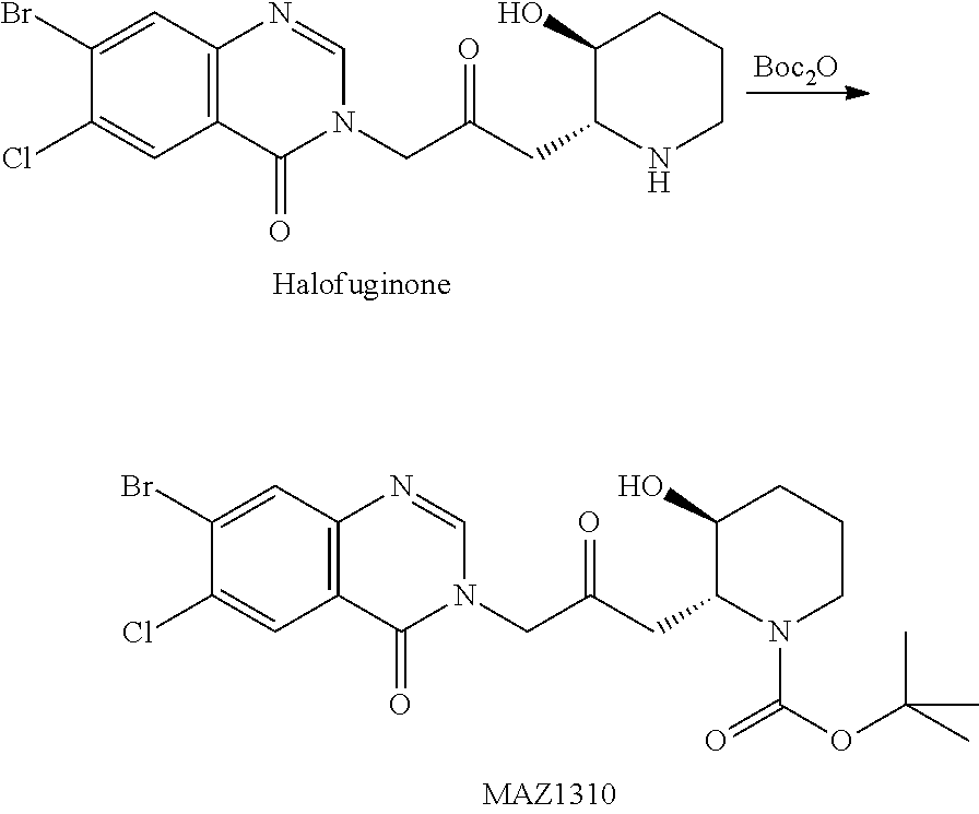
C1(Br)=CC2=C(C=C1Cl)C(=O)N(CC(CC1N(C(=O)OC(C)(C)C)CCCC1O)=O)C=N2.C1(Br)=CC2=C(C=C1Cl)C(=O)N(CC(CC1NCCCC1O)=O)C=N2.[Boc2O]
